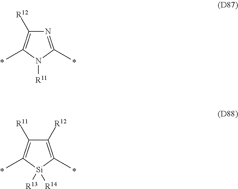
N1=C(C)N([R11])C(C)=C1[R12].C1([R12])=C(C)[Si]([R14])([R13])C(C)=C1[R11]
